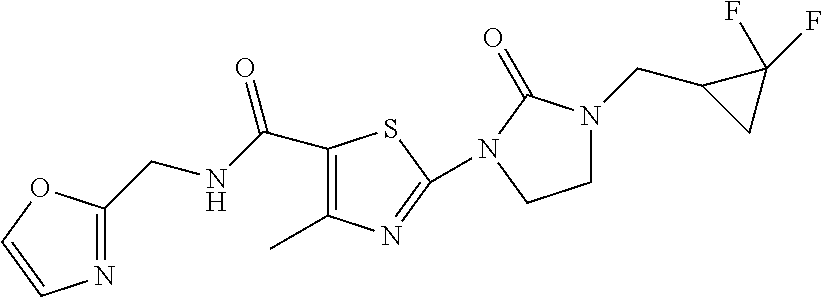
C1(CNC(=O)C2=C(C)N=C(N3C(=O)N(CC4CC4(F)F)CC3)S2)=NC=CO1
